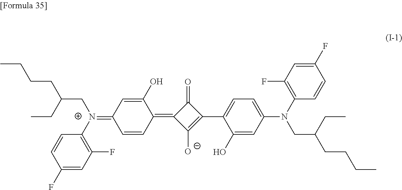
C1(=O)C(=C2C=CC(=N(C3=C(F)C=C(F)C=C3)CC(CCCC)CC)C=C2O)C([O-])=C1C1=CC=C(N(C2=C(F)C=C(F)C=C2)CC(CCCC)CC)C=C1O
